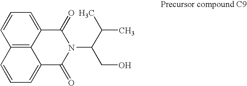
C12=C3C(=CC=C1)C(=O)N(C(CO)C(C)C)C(=O)C3=CC=C2
